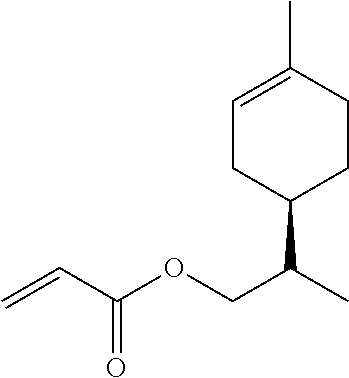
C1CC(C)=CCC1C(C)COC(C=C)=O
